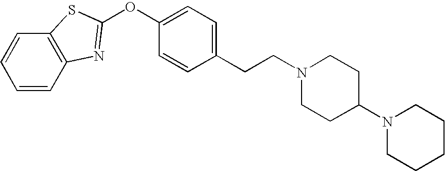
C1=CC2=C(C=C1)N=C(OC1=CC=C(CCN3CCC(N4CCCCC4)CC3)C=C1)S2
